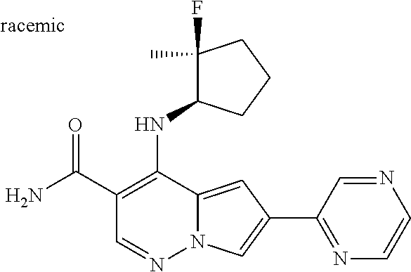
O=C(C1=C(NC2C(F)(C)CCC2)C2=CC(C3=NC=CN=C3)=CN2N=C1)N
